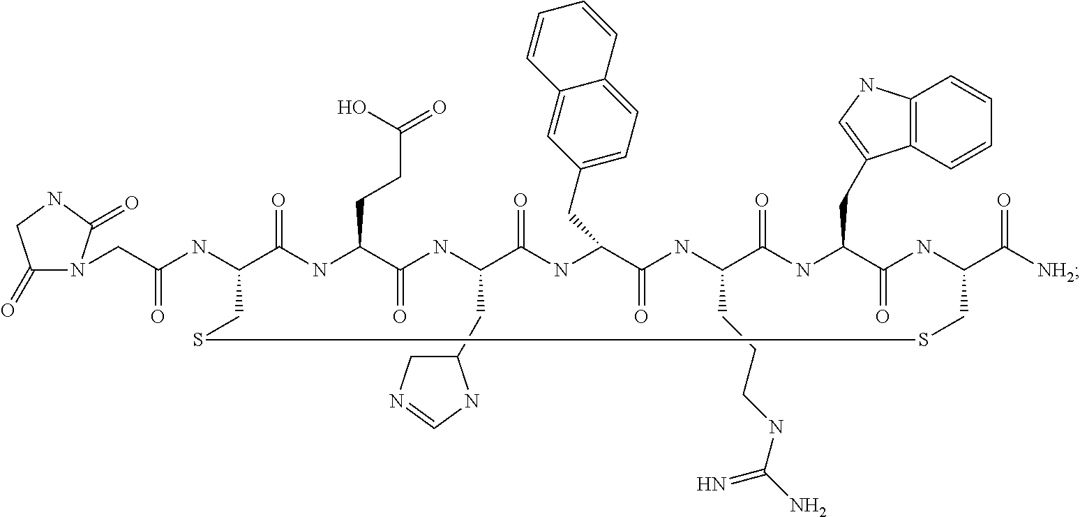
N1(CC(=O)NC2CSSCC(C(=O)[NH2])NC(=O)C(CC3=CNC4=C3C=CC=C4)NC(=O)C(CCCNC(=N)N)NC(=O)C(CC3=CC=C4C(=C3)C=CC=C4)NC(=O)C(CC3CN=CN3)NC(=O)C(CCC(O)=O)NC2=O)C(=O)CNC1=O
